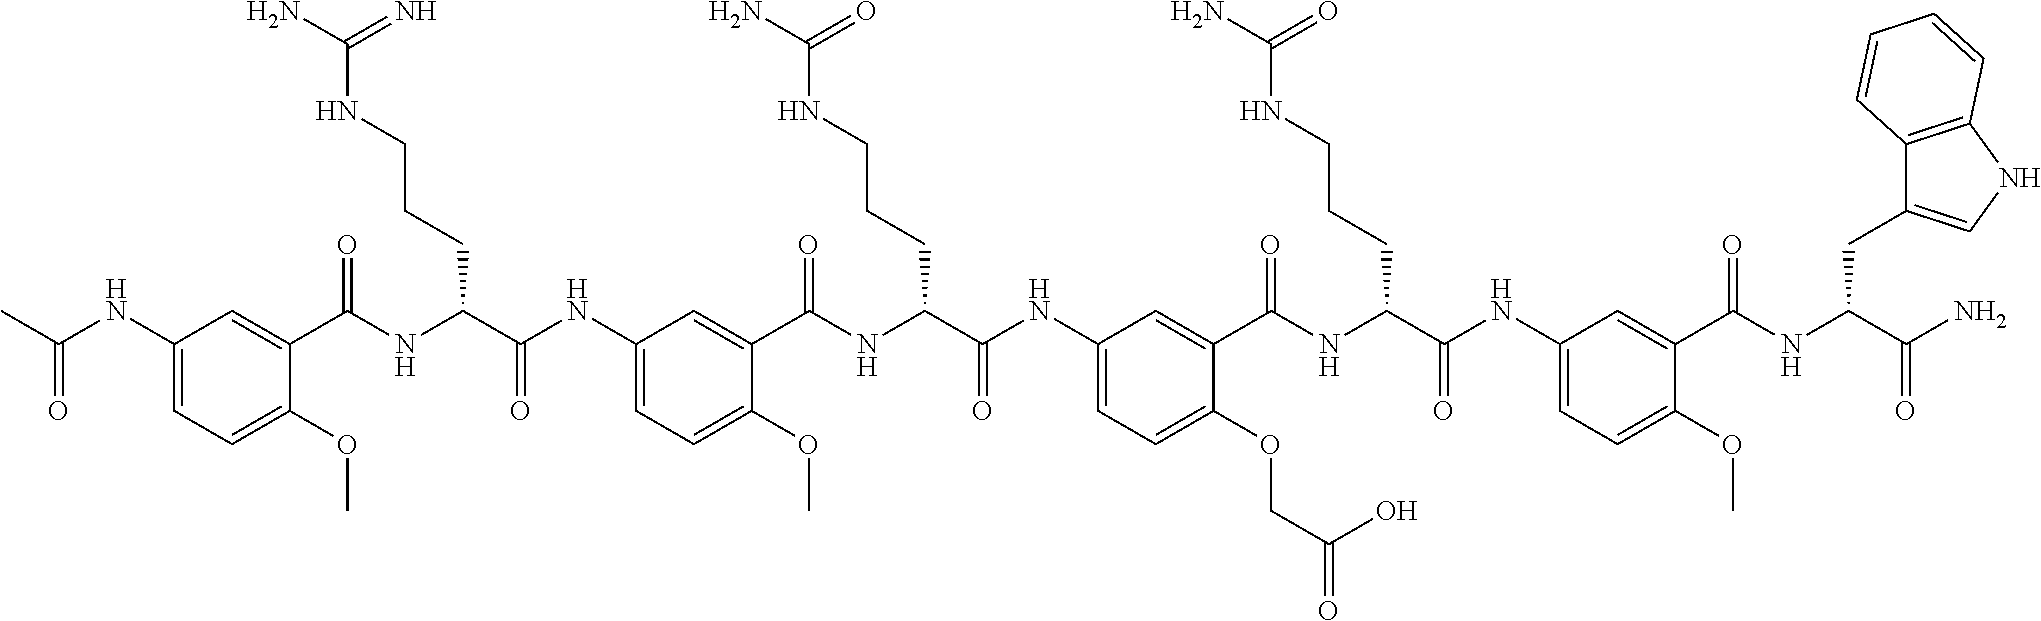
C1(NC(=O)C)=CC=C(OC)C(C(NC(C(NC2=CC=C(OC)C(C(NC(C(NC3=CC=C(OCC(=O)O)C(C(NC(C(NC4=CC=C(OC)C(C(NC(CC5=CNC6=C5C=CC=C6)C(N)=O)=O)=C4)=O)CCCNC(N)=O)=O)=C3)=O)CCCNC(N)=O)=O)=C2)=O)CCCNC(N)=N)=O)=C1
